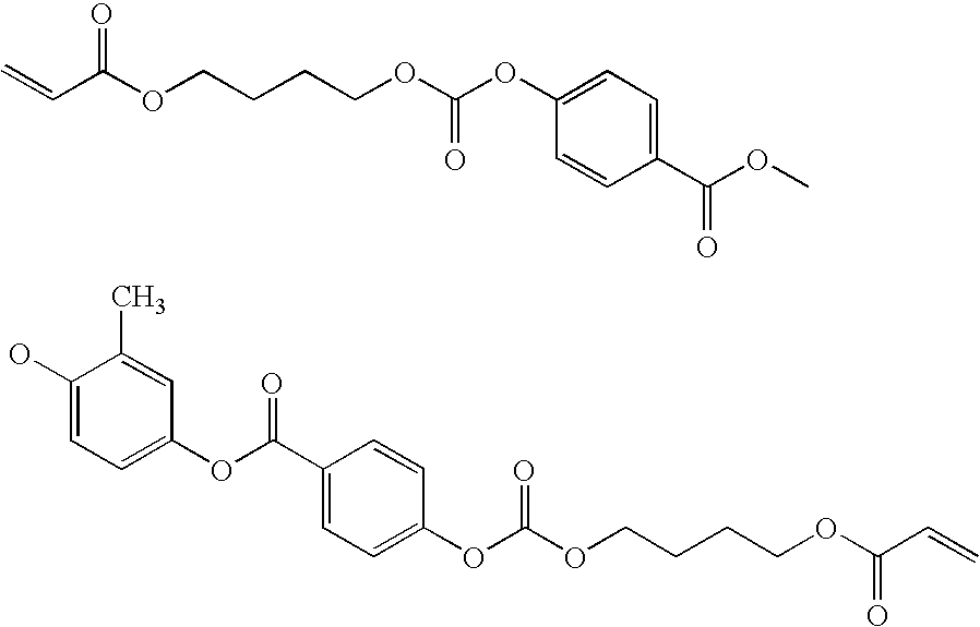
C1(O)=CC=C(OC(C2=CC=C(OC(OCCCCOC(C=C)=O)=O)C=C2)=O)C=C1C.C=CC(OCCCCOC(OC1=CC=C(C(OC)=O)C=C1)=O)=O
